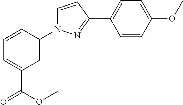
C1=CC(N2C=CC(C3=CC=C(OC)C=C3)=N2)=CC(C(OC)=O)=C1
